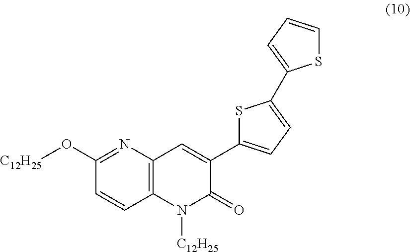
C1(O[C12H25])=NC2=C(C=C1)N([C12H25])C(=O)C(C1=CC=C(C3=CC=CS3)S1)=C2
